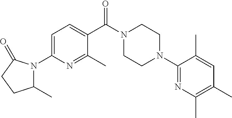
C1=C(N2C(C)CCC2=O)N=C(C)C(C(N2CCN(C3=NC(C)=C(C)C=C3C)CC2)=O)=C1
